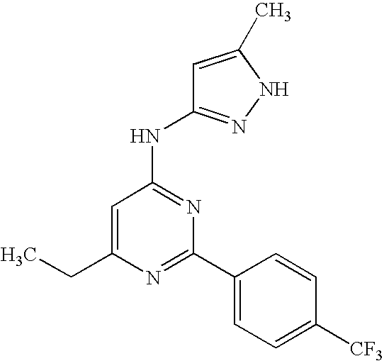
N1=C(C2=CC=C([CF3])C=C2)N=C(NC2=NNC(C)=C2)C=C1CC
